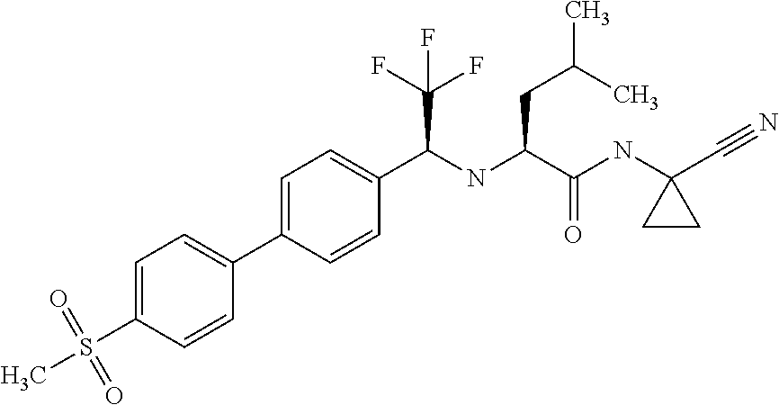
C1=C(C2=CC=C(S(=O)(=O)C)C=C2)C=CC(C(NC(C(NC2(C#N)CC2)=O)CC(C)C)C(F)(F)F)=C1
